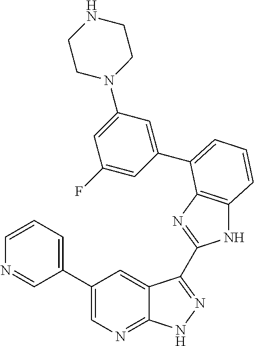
C1(C2=CN=C3C(=C2)C(C2=NC4=C(N2)C=CC=C4C2=CC(N4CCNCC4)=CC(F)=C2)=NN3)=CC=CN=C1
